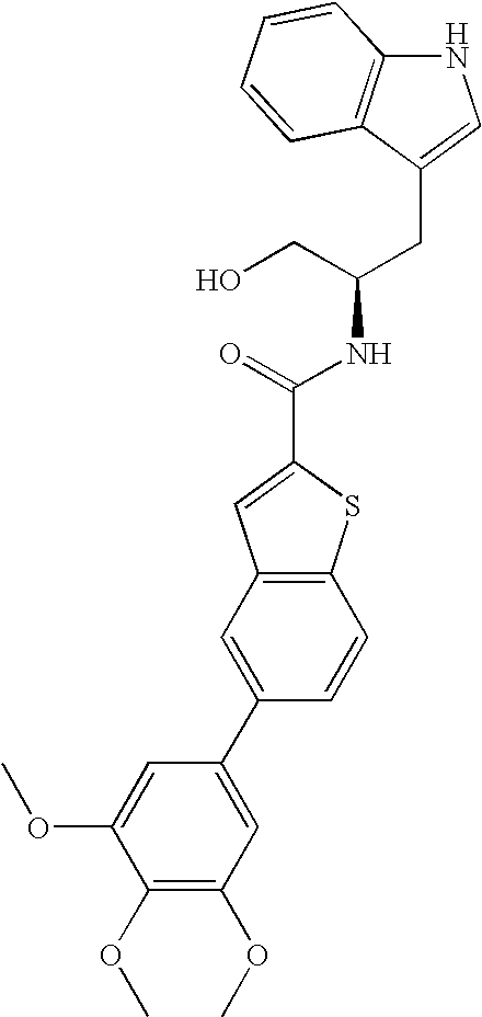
C(C(CO)NC(=O)C1=CC2=C(S1)C=CC(C1=CC(OC)=C(OC)C(OC)=C1)=C2)C1=CNC2=C1C=CC=C2
